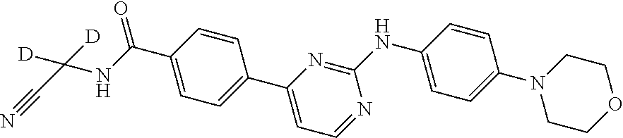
C1(C(NC(C#N)([D])[D])=O)=CC=C(C2=CC=NC(NC3=CC=C(N4CCOCC4)C=C3)=N2)C=C1
